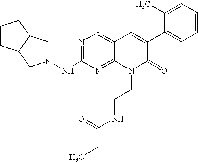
N1=C(NN2CC3C(C2)CCC3)N=C2C(=C1)C=C(C1=CC=CC=C1C)C(=O)N2CCNC(CC)=O
